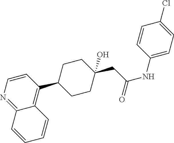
C1=CC(C2CCC(CC(=O)NC3=CC=C(Cl)C=C3)(O)CC2)=C2C(=N1)C=CC=C2
